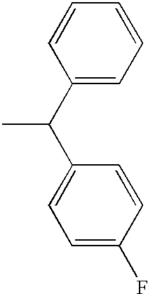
C1(C(C2=CC=C(F)C=C2)C)=CC=CC=C1
